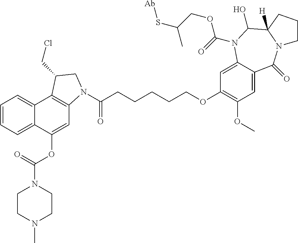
C1=CC=C2C(=C1)C1=C(C=C2OC(=O)N2CCN(C)CC2)N(C(CCCCCOC2=C(OC)C=C3C(=C2)N(C(=O)OCC(C)S[Ab])C(O)C2([H])N(C3=O)CCC2)=O)CC1CCl
